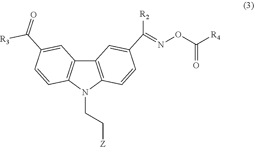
C12=C(N(CC[Z])C3=C1C=C(C(=O)[R3])C=C3)C=CC(C([R2])=NOC([R4])=O)=C2
